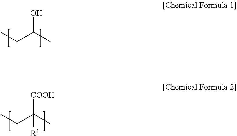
CCC(C)O.CCC(C)([COOH])[R1]
